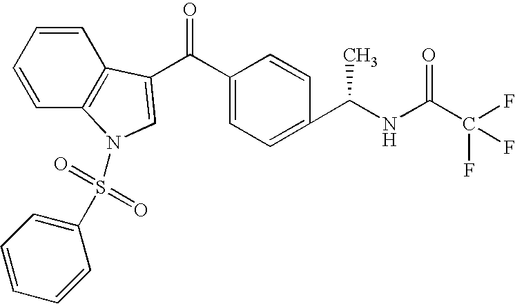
C1=CC2=C(C=C1)C(C(C1=CC=C(C(NC(C(F)(F)F)=O)C)C=C1)=O)=CN2S(C1=CC=CC=C1)(=O)=O
